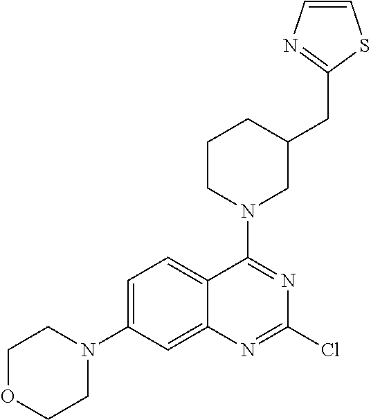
C1OCCN(C2=CC=C3C(=C2)N=C(Cl)N=C3N2CC(CC3=NC=CS3)CCC2)C1
